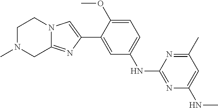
C1N(C)CC2=NC(C3=CC(NC4=NC(NC)=CC(C)=N4)=CC=C3OC)=CN2C1
